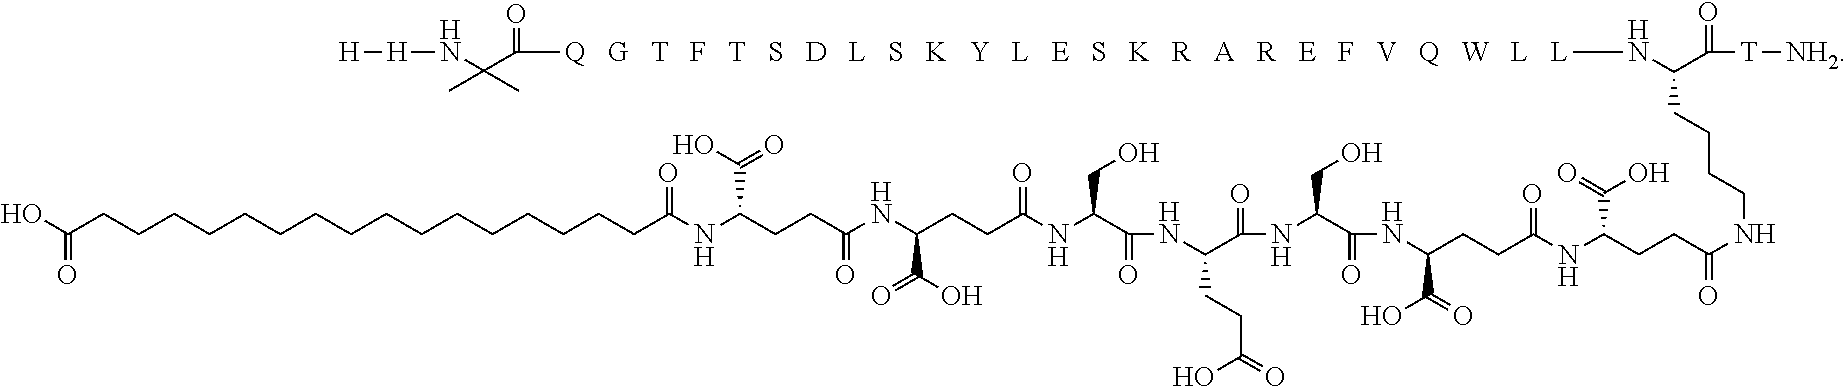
[H][H]NC(C([Q   G   T   F   T   S   D   L   S   K   Y   L   E   S   K   R   A   R   E   F   V   Q   W   L   L]NC(C([T][NH2])=O)CCCCNC(CCC(NC(CCC(NC(=O)C(NC(=O)C(NC(=O)C(NC(CCC(NC(CCC(NC(CCCCCCCCCCCCCCCCC(O)=O)=O)C(O)=O)=O)C(O)=O)=O)CO)CCC(O)=O)CO)C(=O)O)=O)C(O)=O)=O)=O)(C)C
